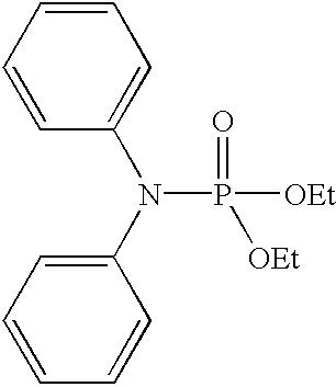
C1=CC=CC(N(C2=CC=CC=C2)P(=O)([OEt])[OEt])=C1
